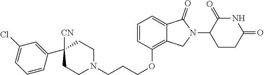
C1CN(CCCOC2=C3C(=CC=C2)C(=O)N(C2CCC(=O)NC2=O)C3)CCC1([CN])C1=CC(Cl)=CC=C1
